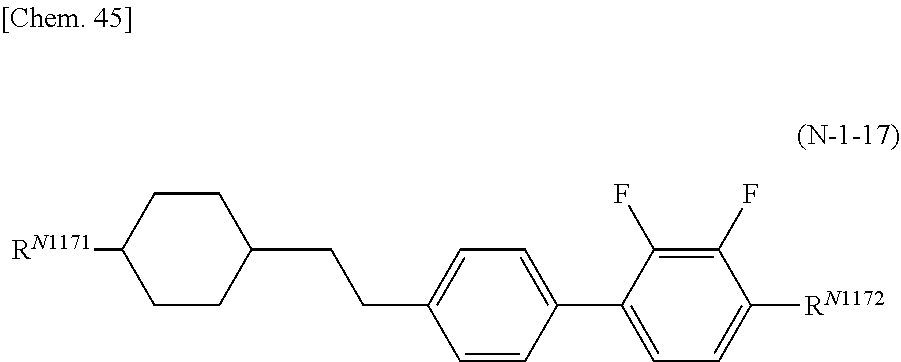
C(C1CCC([RN1171])CC1)CC1=CC=C(C2=CC=C([RN1172])C(F)=C2F)C=C1
